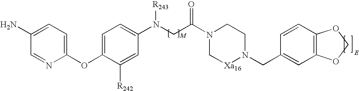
C1(OC2=CC=C(N(CC(N3C[Xa16]N(CC4=CC5=C(C=C4)OCO5)CC3)=O)[R243])C=C2[R242])=CC=C(N)C=N1
